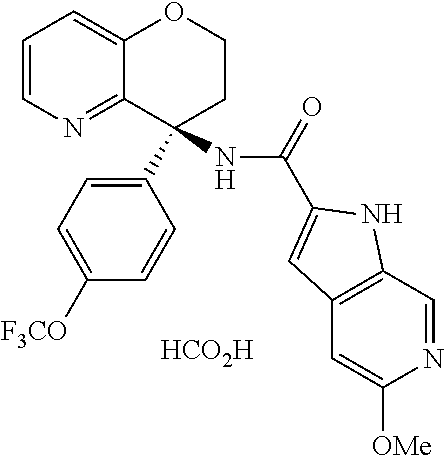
[HCO2H].C1=CN=C2C(=C1)OCCC2(C1=CC=C([F3CO])C=C1)NC(=O)C1=CC2=C(C=NC([OMe])=C2)N1
